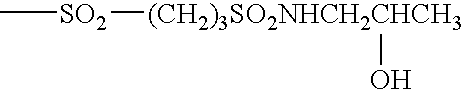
C[SO2][(CH2)3SO2NHCH2CHCH3]O
